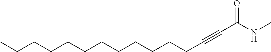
C(CC#CC(NC)=O)CCCCCCCCCC
